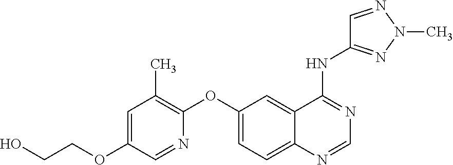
OCCOC1=CC(C)=C(OC2=CC=C3C(=C2)C(NC2=NN(C)N=C2)=NC=N3)N=C1
